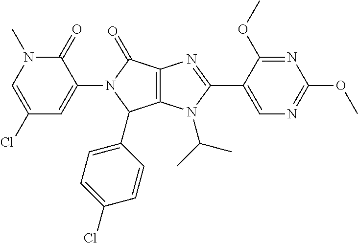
C12=C(N(C(C)C)C(C3=CN=C(OC)N=C3OC)=N1)C(C1=CC=C(Cl)C=C1)N(C1=CC(Cl)=CN(C)C1=O)C2=O
